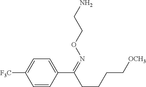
C1=CC(C(CCCC[OCH3])=NOCCN)=CC=C1[F3C]
